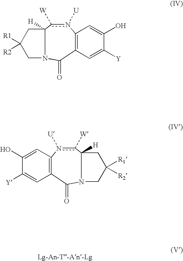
n1([U])c([W])C2([H])N(C(=O)C3=C1C=C(O)C([Y])=C3)CC([R1])([R2])C2.n1([U])c([W])C2([H])N(C(=O)C3=C1C=C(O)C([Y])=C3)CC([R1])([R2])C2
